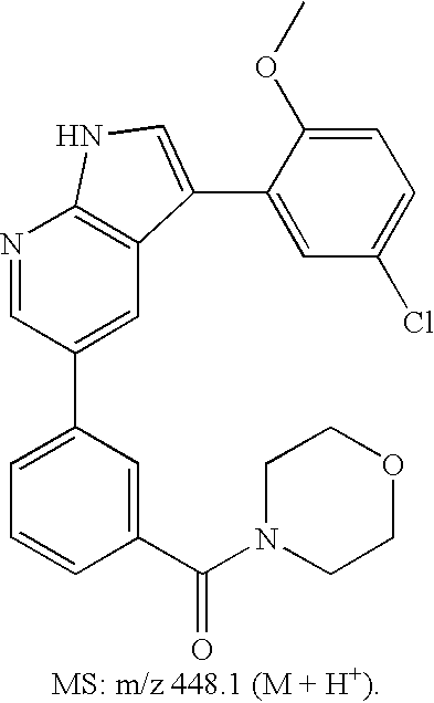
C1=C(C2=CC3=C(N=C2)NC=C3C2=CC(Cl)=CC=C2OC)C=C(C(=O)N2CCOCC2)C=C1
